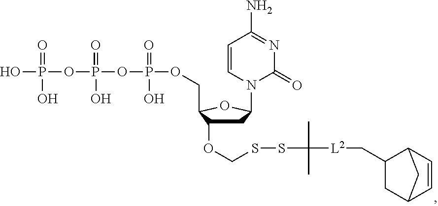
C1C(OCSSC([L2]CC2CC3C=CC2C3)(C)C)C(COP(OP(OP(O)(=O)O)(=O)O)(=O)O)OC1N1C(=O)N=C(N)C=C1
